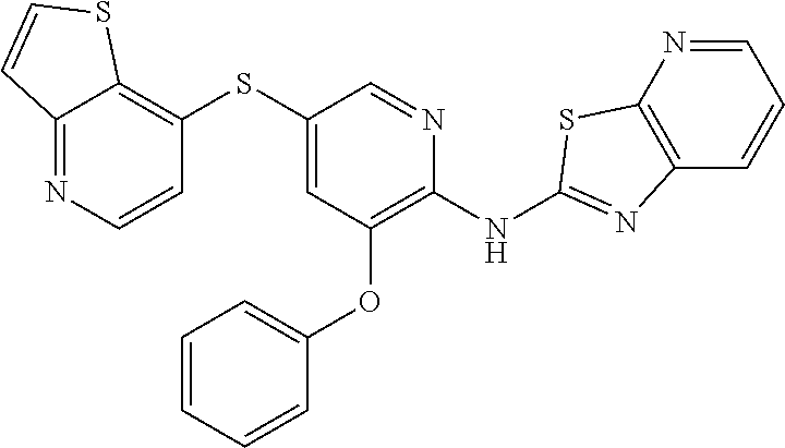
C1(SC2=C3C(=NC=C2)C=CS3)=CC(OC2=CC=CC=C2)=C(NC2=NC3=C(N=CC=C3)S2)N=C1
